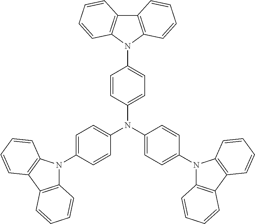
C12=C(N(C3=CC=C(N(C4=CC=C(N5C6=C(C7=C5C=CC=C7)C=CC=C6)C=C4)C4=CC=C(N5C6=C(C7=C5C=CC=C7)C=CC=C6)C=C4)C=C3)C3=C1C=CC=C3)C=CC=C2
